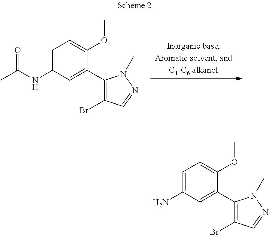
C1=C(NC(C)=O)C=C(C2=C(Br)C=NN2C)C(OC)=C1.C1=C(N)C=C(C2=C(Br)C=NN2C)C(OC)=C1
